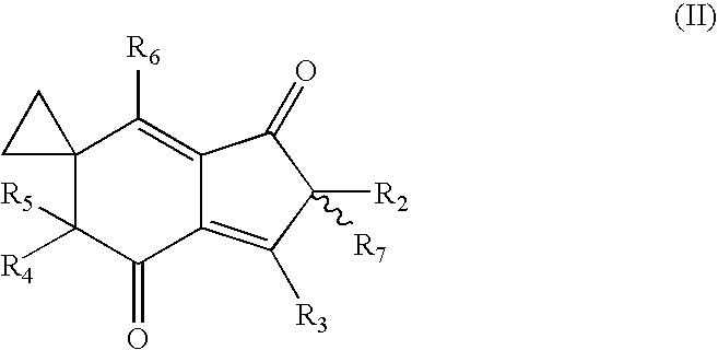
C12(C([R4])([R5])C(=O)C3=C([R3])C([R2])([R7])C(=O)C3=C1[R6])CC2
